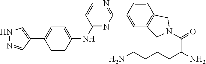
N1=C(NC2=CC=C(C3=CNN=C3)C=C2)C=CN=C1C1=CC2=C(C=C1)CN(C(C(CCCCN)N)=O)C2
